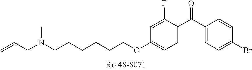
C1(F)=CC(OCCCCCCN(CC=C)C)=CC=C1C(C1=CC=C(Br)C=C1)=O
